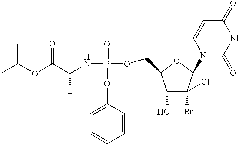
CC(OC(C(NP(=O)(OC1=CC=CC=C1)OCC1C(O)C(Br)(Cl)C(N2C(=O)NC(=O)C=C2)O1)C)=O)C
